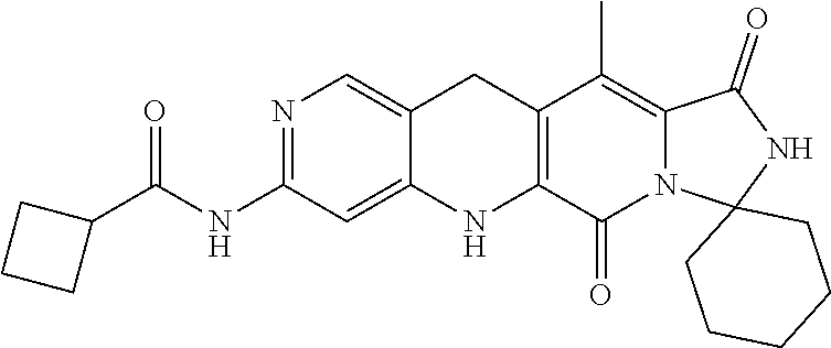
N1=C(NC(C2CCC2)=O)C=C2C(=C1)CC1=C(N2)C(=O)N2C(=C1C)C(=O)NC21CCCCC1
